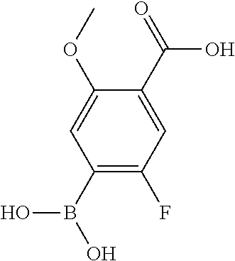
C1(OC)=CC(B(O)O)=C(F)C=C1C(O)=O
